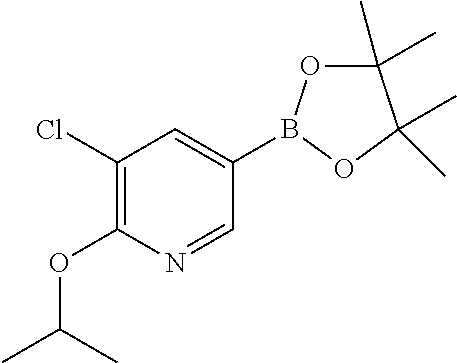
C1(Cl)=C(OC(C)C)N=CC(B2OC(C)(C)C(C)(C)O2)=C1
